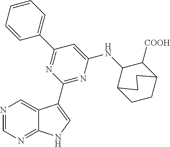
N1=CN=C2C(=C1)C(C1=NC(NC3C4CCC(C3[COOH])CC4)=CC(C3=CC=CC=C3)=N1)=CN2
